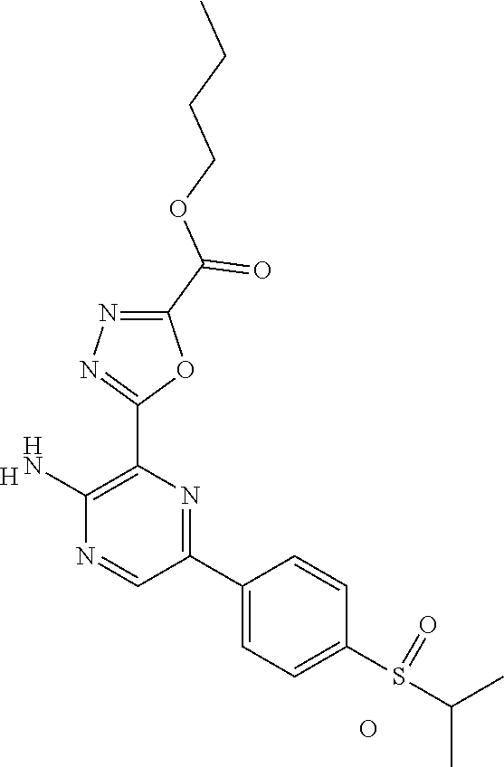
[H].C1(N)=C(C2=NN=C(C(OCCCC)=O)O2)N=C(C2=CC=C(S(=O)C(C)C)C=C2)C=N1.O
